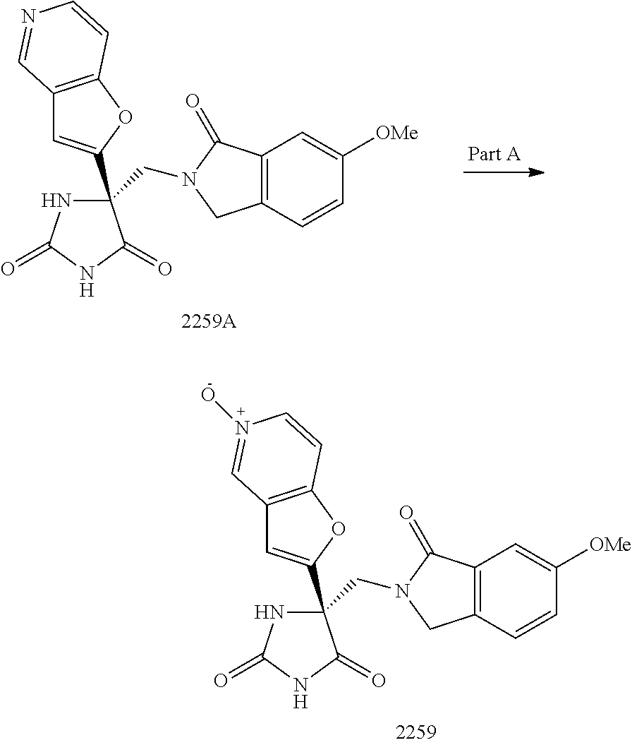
C12=C(C(=O)N(CC3(C4=CC5=C(O4)C=CN(O)=C5)NC(=O)NC3=O)C1)C=C([OMe])C=C2.C12=C(C(=O)N(CC3(C4=CC5=C(O4)C=CN=C5)NC(=O)NC3=O)C1)C=C([OMe])C=C2
